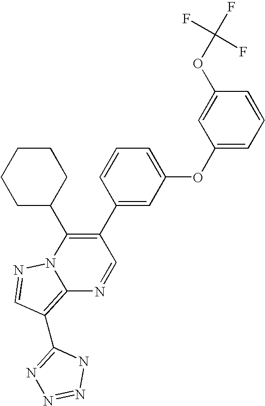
C12=C(C3=NN=NN3)C=NN1C(C1CCCCC1)=C(C1=CC(OC3=CC=CC(OC(F)(F)F)=C3)=CC=C1)C=N2
